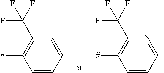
C1=CC=NC(C(F)(F)F)=C1[#].C1=CC=CC(C(F)(F)F)=C1[#]
